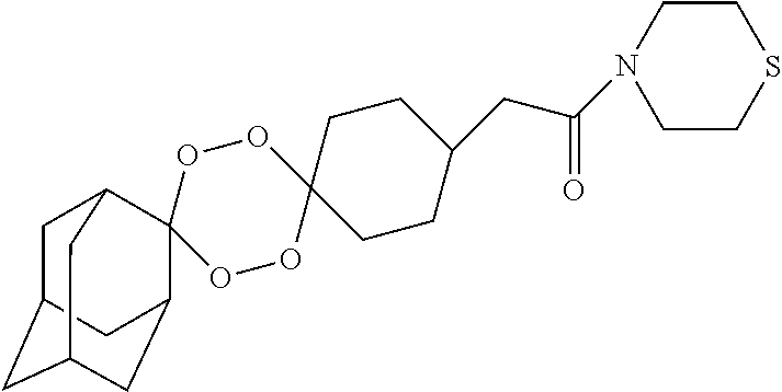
O1OC2(OOC13C1CC4CC(CC3C4)C1)CCC(CC(N1CCSCC1)=O)CC2
